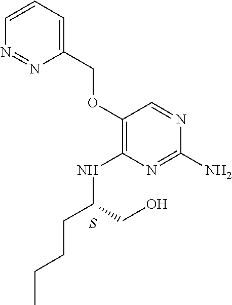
C1(OCC2=CC=CN=N2)=C(NC(CCCC)CO)N=C(N)N=C1.S
